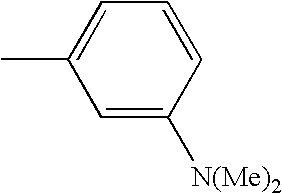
C1=C([N(Me)2])C=CC=C1C
